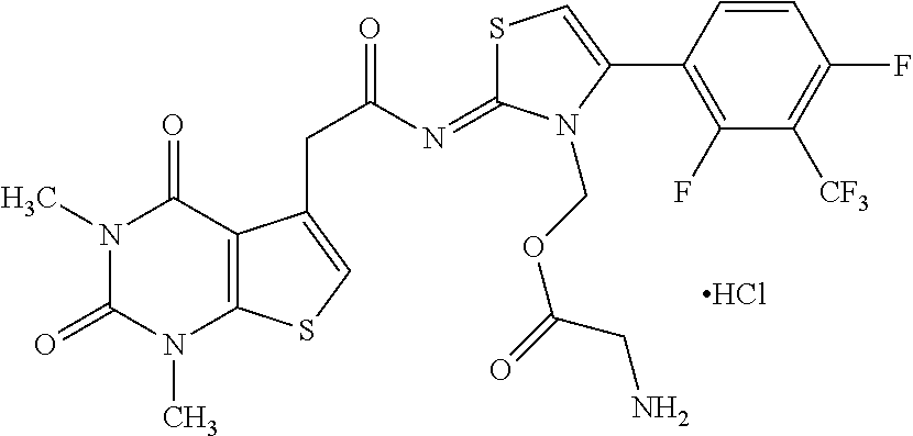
S1C(=NC(=O)CC2=CSC3=C2C(=O)N(C)C(=O)N3C)N(COC(=O)CN)C(C2=C(F)C([CF3])=C(F)C=C2)=C1.Cl
